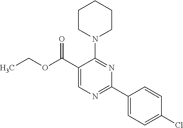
N1(C2=NC(C3=CC=C(Cl)C=C3)=NC=C2C(OCC)=O)CCCCC1
